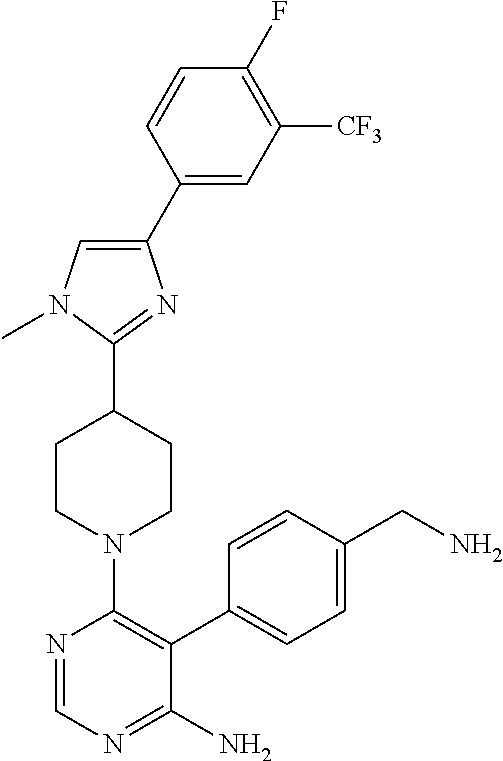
C1(F)=C([CF3])C=C(C2=CN(C)C(C3CCN(C4=C(C5=CC=C(CN)C=C5)C(N)=NC=N4)CC3)=N2)C=C1
